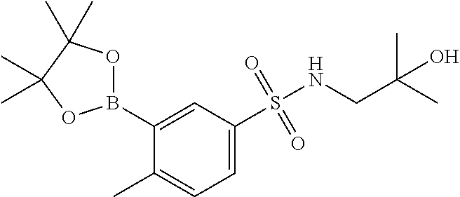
C1(B2OC(C)(C)C(C)(C)O2)=CC(S(NCC(C)(C)O)(=O)=O)=CC=C1C
